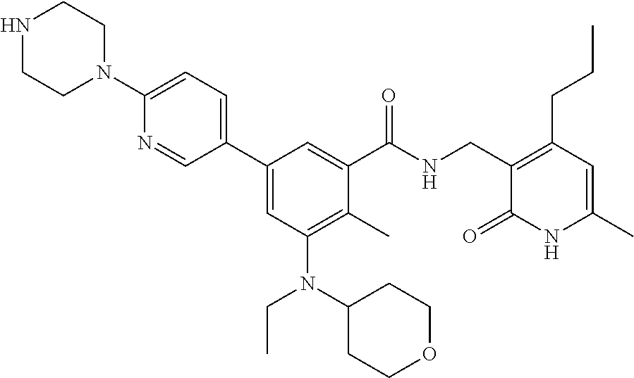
N1(C2=CC=C(C3=CC(N(C4CCOCC4)CC)=C(C)C(C(NCC4=C(CCC)C=C(C)NC4=O)=O)=C3)C=N2)CCNCC1
